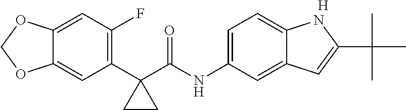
C1(C2(C(NC3=CC=C4C(=C3)C=C(C(C)(C)C)N4)=O)CC2)=C(F)C=C2C(=C1)OCO2.[H]
